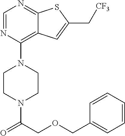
C1CN(C(COCC2=CC=CC=C2)=O)CCN1C1=C2C(=NC=N1)SC(C[CF3])=C2
